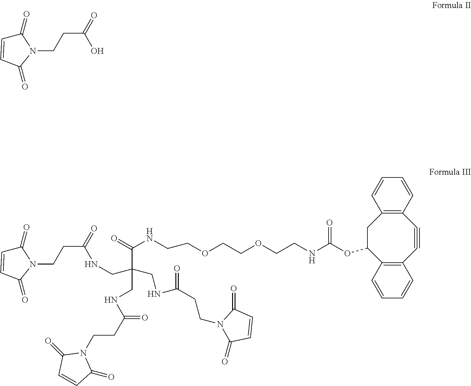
C1(=O)C=CC(=O)N1CCC(O)=O.C(CNC(CCN1C(=O)C=CC1=O)=O)(CNC(CCN1C(=O)C=CC1=O)=O)(CNC(CCN1C(=O)C=CC1=O)=O)C(NCCOCCOCCNC(OC1CC2=C(C#CC3=C1C=CC=C3)C=CC=C2)=O)=O
